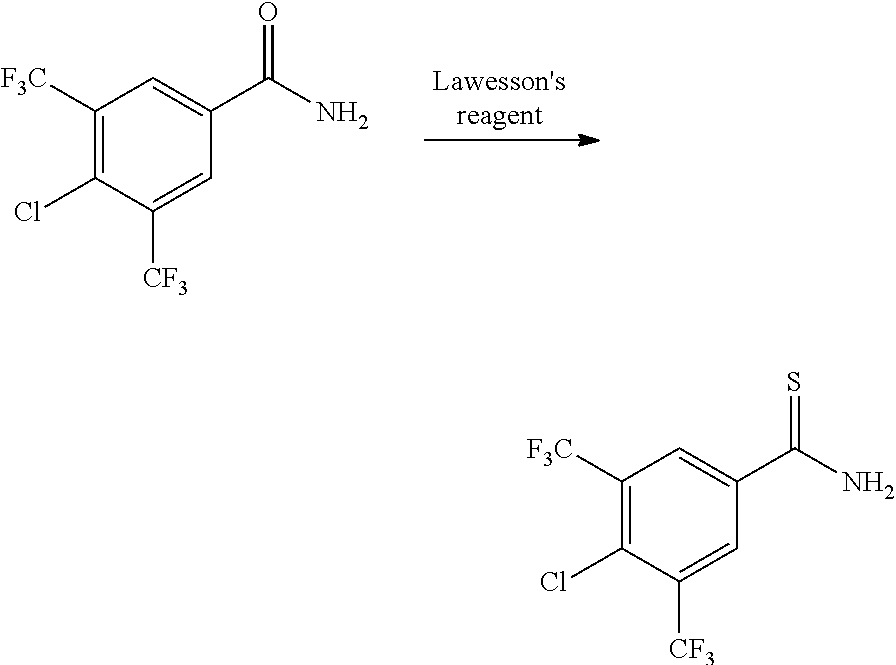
C1([F3C])=C(Cl)C([CF3])=CC(C(N)=O)=C1.C1([F3C])=C(Cl)C([CF3])=CC(C(N)=S)=C1
